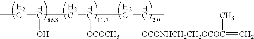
CCC(O)CC([OCOCH3])CC([OCONHCH2CH2OCOC](C)=C)C
